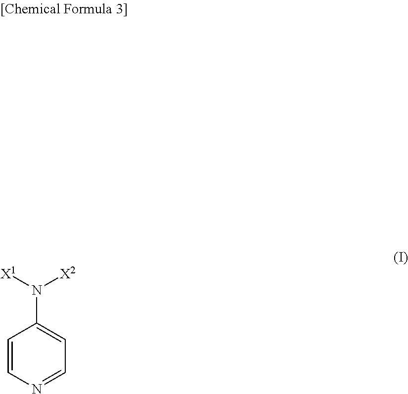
N1=CC=C(N([X1])[X2])C=C1
